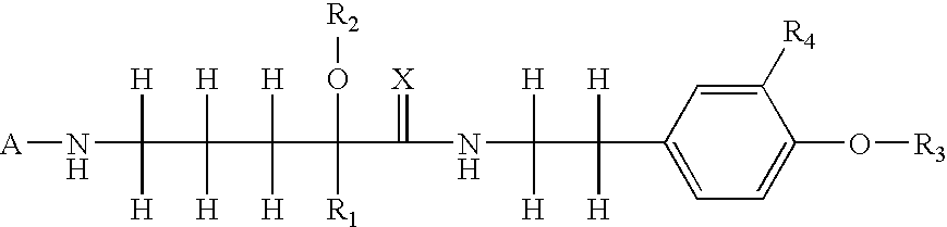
C1=C(C([H])([H])C([H])([H])NC(=[X])C(O[R2])(C([H])([H])C(C([H])(N[A])[H])([H])[H])[R1])C=C([R4])C(O[R3])=C1
